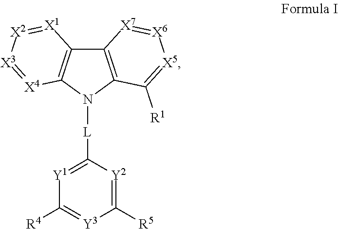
C12=C(N([L]C3=[Y1]C([R4])=[Y3]C([R5])=[Y2]3)C3=C1[X1]=[X2][X3]=[X4]3)C([R1])=[X5][X6]=[X7]2
